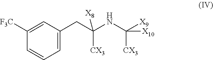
C1=C(CC(NC([X9])([CX3])[X10])([CX3])[X8])C=C([F3C])C=C1
